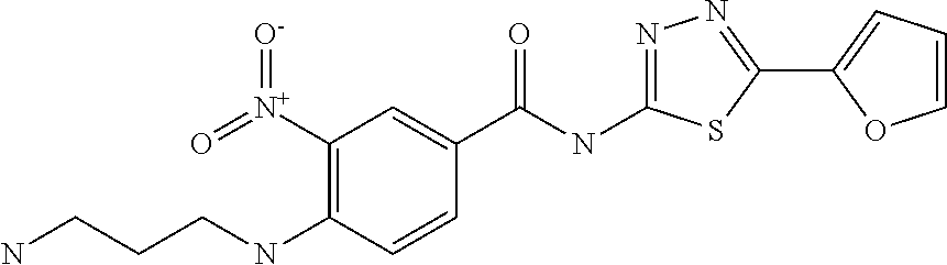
C1([N+](=[O-])=O)=C(NCCCN)C=CC(C(=O)NC2=NN=C(C3=CC=CO3)S2)=C1
